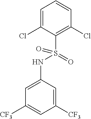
C1=C(Cl)C(S(=O)(NC2=CC([CF3])=CC([CF3])=C2)=O)=C(Cl)C=C1
